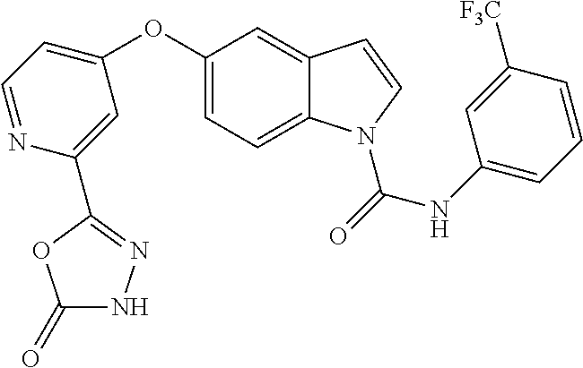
C1(OC2=CC=NC(C3=NNC(=O)O3)=C2)=CC=C2C(=C1)C=CN2C(NC1=CC=CC([F3C])=C1)=O
